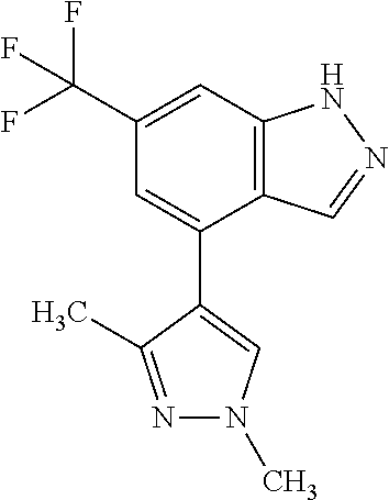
C12=C(C=C(C(F)(F)F)C=C1C1=CN(C)N=C1C)NN=C2
